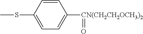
C1(SC)=CC=C([CN(CH2CH2OCH3)2]=O)C=C1
